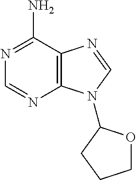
C12=C(C(N)=NC=N1)N=CN2C1OCCC1
